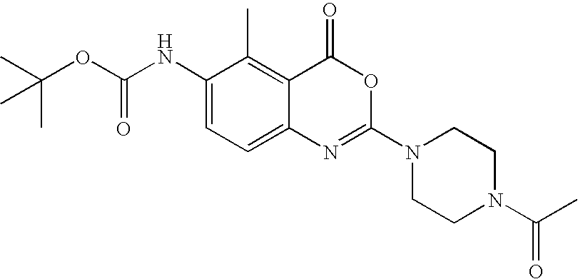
CC(OC(NC1=CC=C2C(=C1C)C(=O)OC(N1CCN(C(=O)C)CC1)=N2)=O)(C)C
